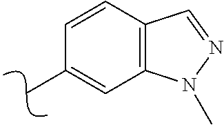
C12=C(C=CC(C)=C1)C=NN2C
